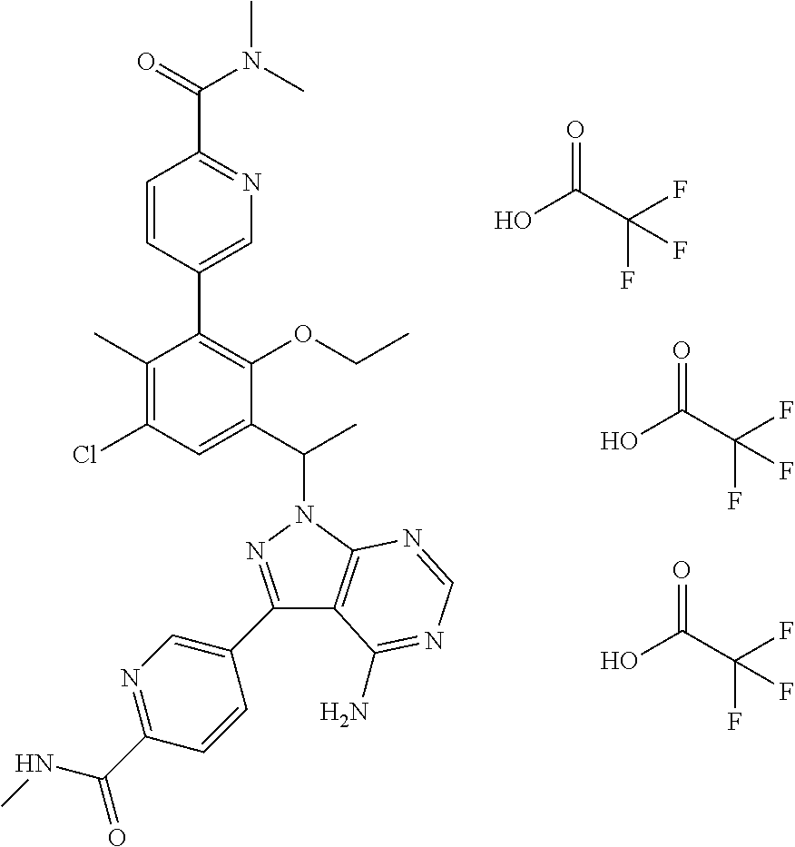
OC(C(F)(F)F)=O.OC(C(F)(F)F)=O.OC(C(F)(F)F)=O.C1(C)=C(Cl)C=C(C(C)N2C3=C(C(C4=CN=C(C(=O)NC)C=C4)=N2)C(N)=NC=N3)C(OCC)=C1C1=CN=C(C(=O)N(C)C)C=C1
